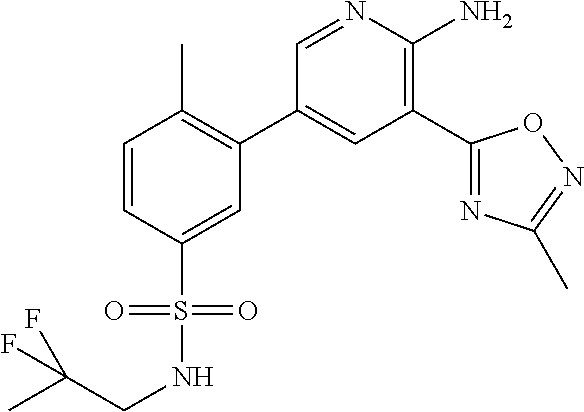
C1=CC(S(NCC(C)(F)F)(=O)=O)=CC(C2=CC(C3=NC(C)=NO3)=C(N)N=C2)=C1C
